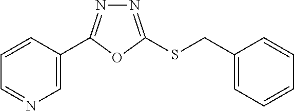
C1=C(C2=NN=C(SCC3=CC=CC=C3)O2)C=CC=N1
